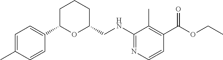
C1(NCC2CCCC(C3=CC=C(C)C=C3)O2)=NC=CC(C(=O)OCC)=C1C
